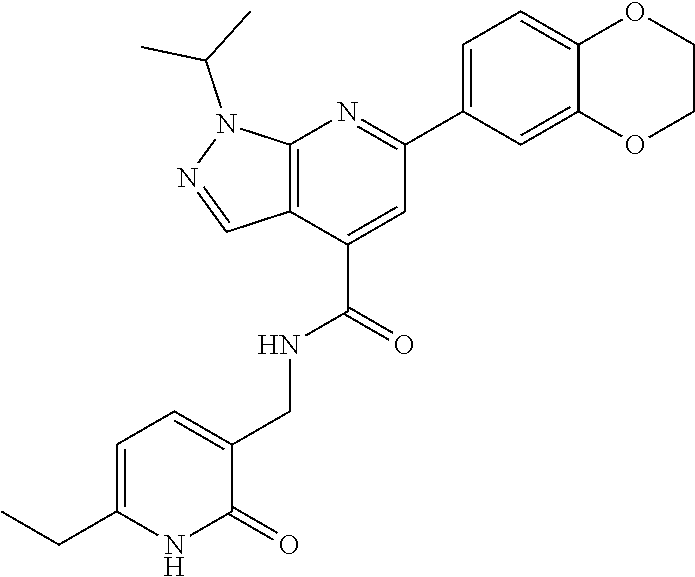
CCC1=CC=C(CNC(C2=CC(C3=CC=C4C(=C3)OCCO4)=NC3=C2C=NN3C(C)C)=O)C(=O)N1
